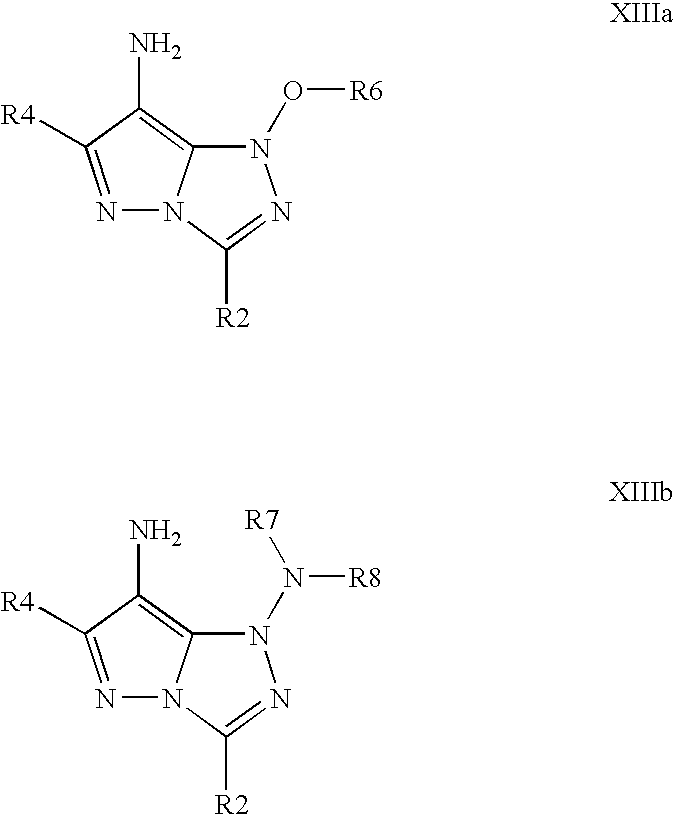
N1(O[R6])C2=C(N)C([R4])=NN2C([R2])=N1.N1(N([R8])[R7])C2=C(N)C([R4])=NN2C([R2])=N1
